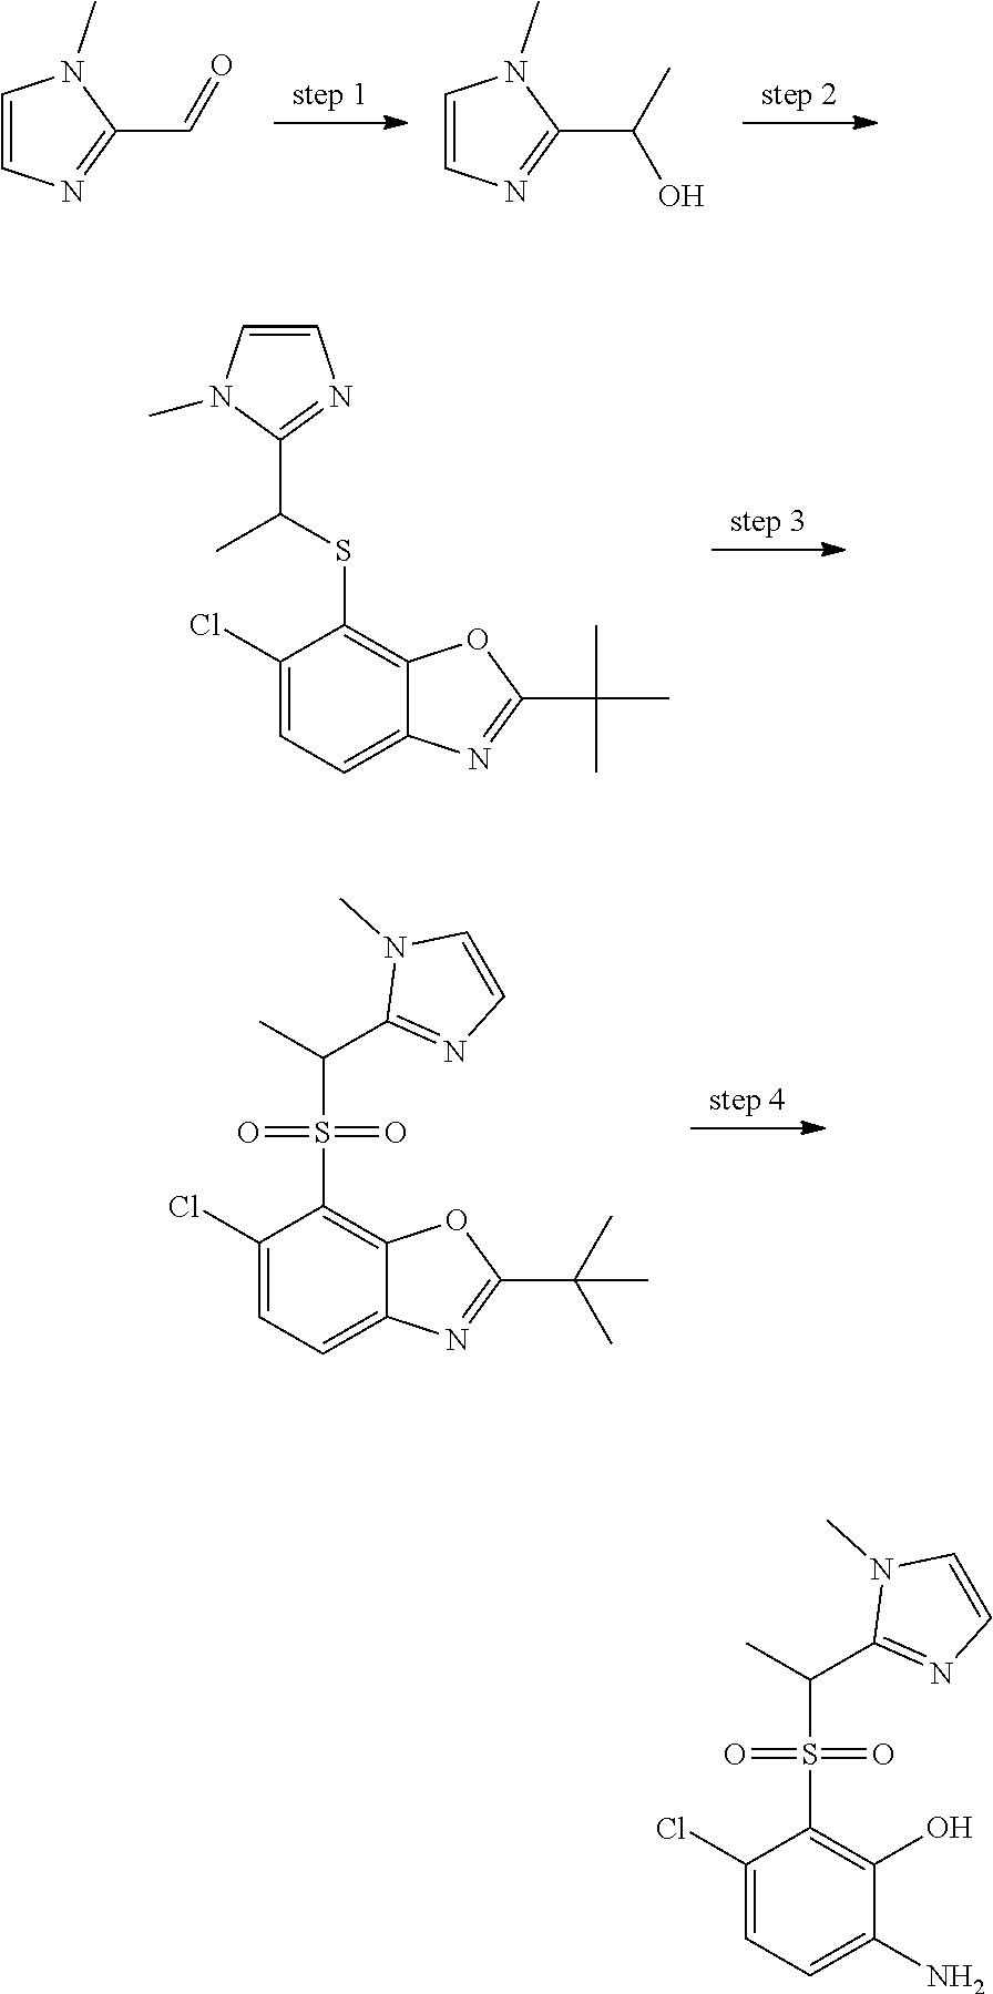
C1=CN=C(C=O)N1C.C1=CN=C(C(C)O)N1C.C1(Cl)=CC=C2C(=C1SC(C)C1=NC=CN1C)OC(C(C)(C)C)=N2.C1(Cl)=CC=C2C(=C1S(C(C1=NC=CN1C)C)(=O)=O)OC(C(C)(C)C)=N2.C1(Cl)=CC=C(N)C(O)=C1S(C(C1=NC=CN1C)C)(=O)=O
